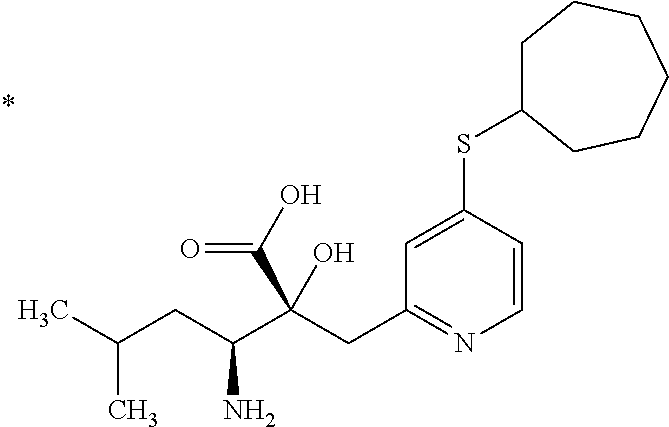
C1=CC(SC2CCCCCC2)=CC(CC(C(CC(C)C)N)(C(O)=O)O)=N1
